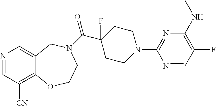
N1=CC([CN])=C2C(=C1)CN(C(=O)C1(F)CCN(C3=NC(NC)=C(F)C=N3)CC1)CCO2
